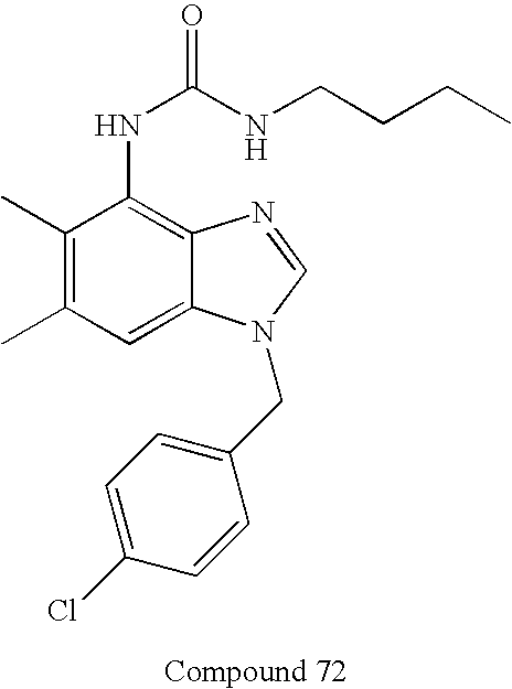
C1(C)=C(C)C=C2C(=C1NC(NCCCC)=O)N=CN2CC1=CC=C(Cl)C=C1
